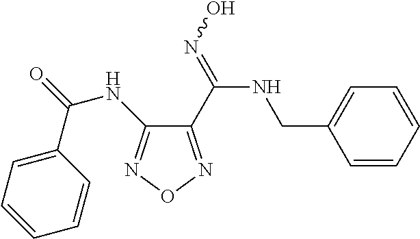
C1(C(=NO)NCC2=CC=CC=C2)=NON=C1NC(=O)C1=CC=CC=C1
